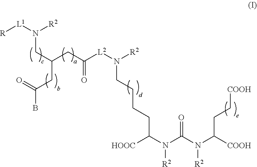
[R][L1]N(CC(CC([L2]N(CCCCC(N(C(N(C(CC[COOH])[COOH])[R2])=O)[R2])[HOOC])[R2])=O)CC(=O)B)[R2]
